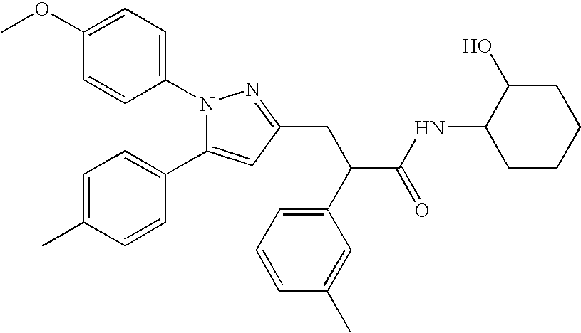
C1=C(OC)C=CC(N2C(C3=CC=C(C)C=C3)=CC(CC(C3=CC=CC(C)=C3)C(NC3CCCCC3O)=O)=N2)=C1
